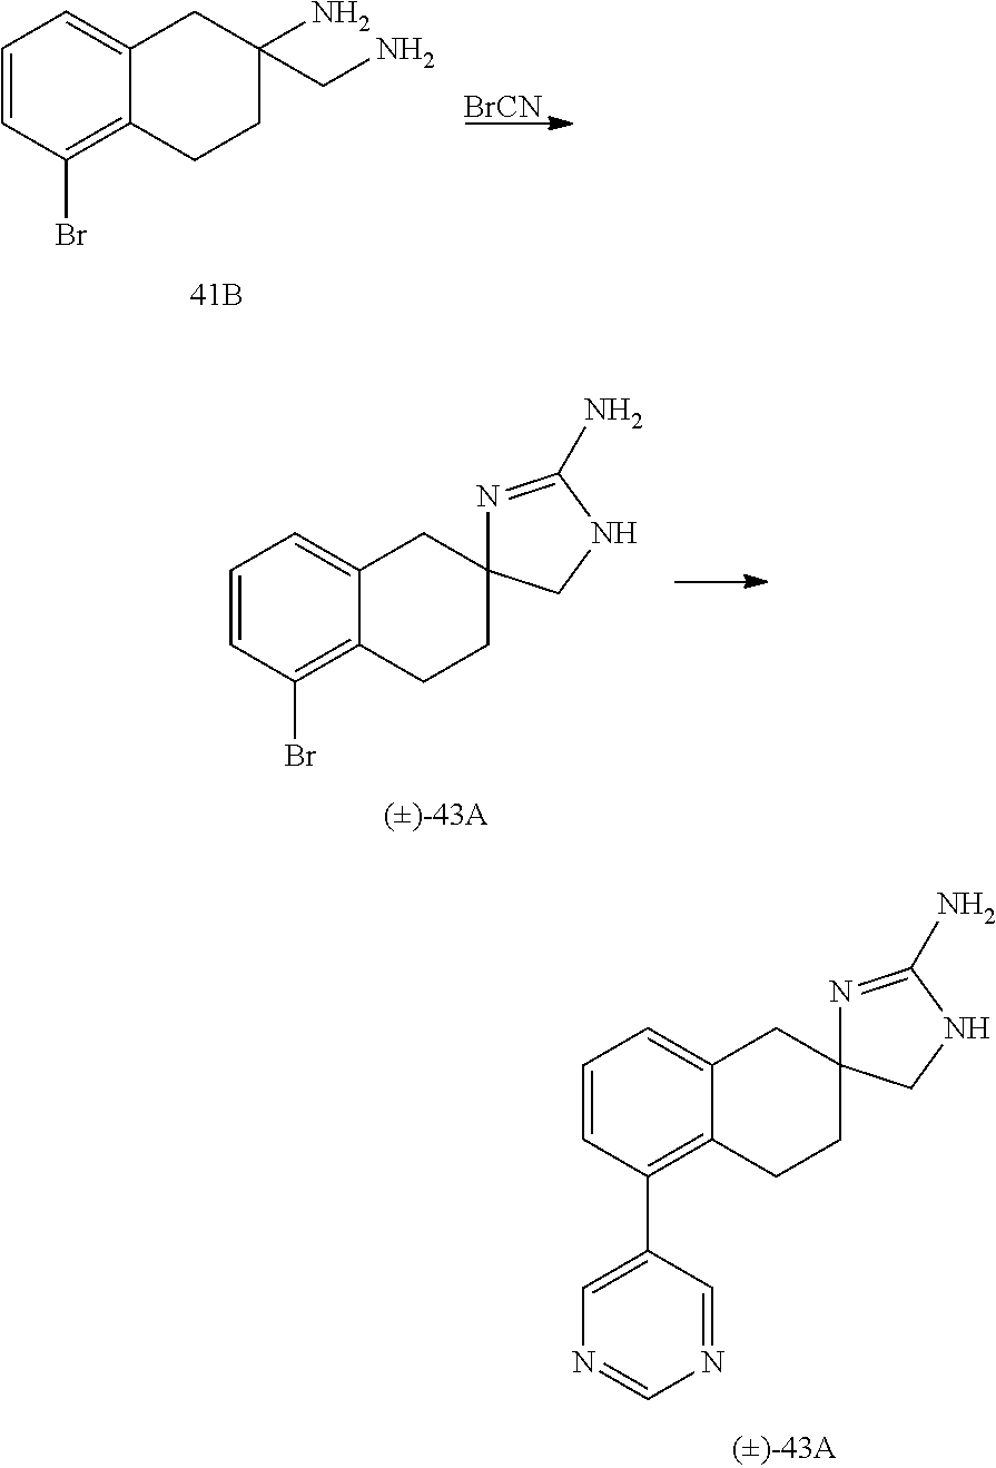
[BrCN].C1=CC(Br)=C2C(=C1)CC(CN)(N)CC2.C1=CC(Br)=C2C(=C1)CC1(CC2)N=C(N)NC1.C1=CC(C2=CN=CN=C2)=C2C(=C1)CC1(CC2)N=C(N)NC1
